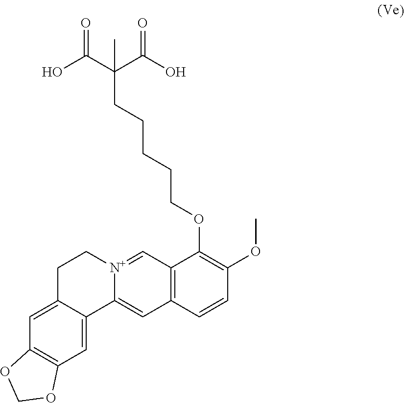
C(CCCCC(C(O)=O)(C(O)=O)C)OC1=C(OC)C=CC2=C1C=[N+]1C(=C2)C2=CC3=C(C=C2CC1)OCO3
